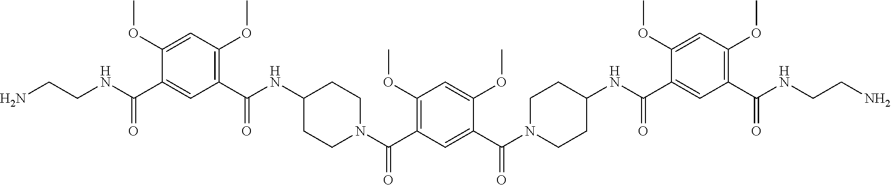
C1(OC)=C(C(N2CCC(NC(C3=C(OC)C=C(OC)C(C(NCCN)=O)=C3)=O)CC2)=O)C=C(C(N2CCC(NC(C3=CC(C(NCCN)=O)=C(OC)C=C3OC)=O)CC2)=O)C(OC)=C1
